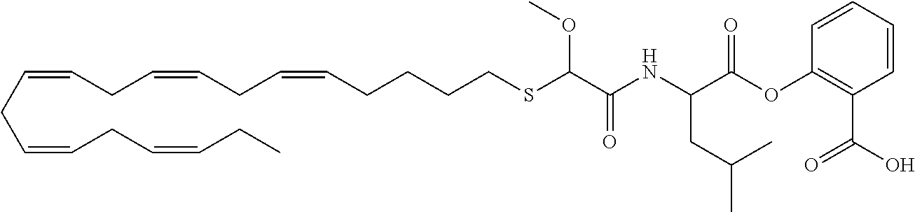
C(CC=CCC=CCC=CCCCCSC(C(=O)NC(C(OC1=C(C(O)=O)C=CC=C1)=O)CC(C)C)OC)=CCC=CCC
